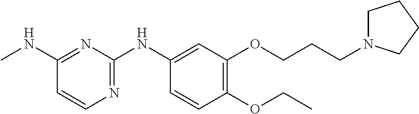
C1(NC)=NC(NC2=CC(OCCCN3CCCC3)=C(OCC)C=C2)=NC=C1
